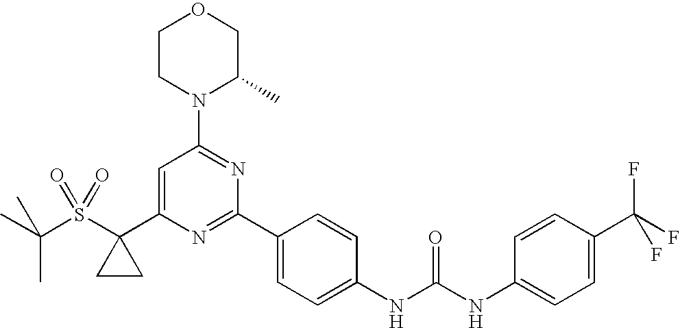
CC(S(C1(C2=CC(N3C(C)COCC3)=NC(C3=CC=C(NC(=O)NC4=CC=C(C(F)(F)F)C=C4)C=C3)=N2)CC1)(=O)=O)(C)C
